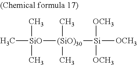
C[SiO]([(SiO)30](C)(C)[Si]([OCH3])([OCH3])[OCH3])(C)C
